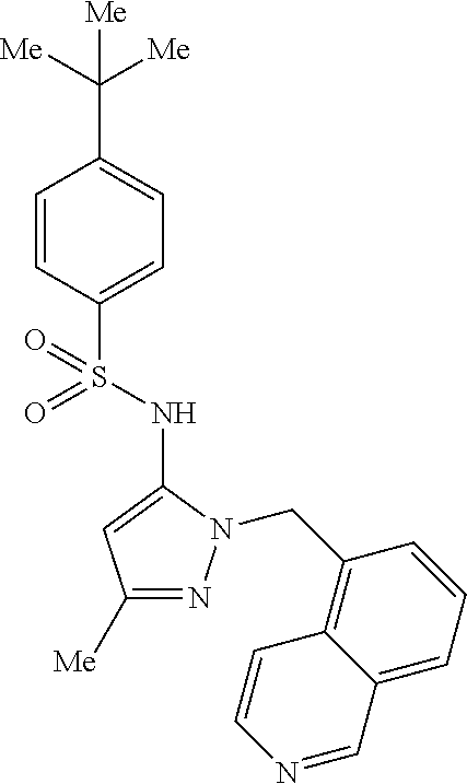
C1(C([Me])([Me])[Me])=CC=C(S(=O)(=O)NC2=CC([Me])=NN2CC2=C3C(=CC=C2)C=NC=C3)C=C1
